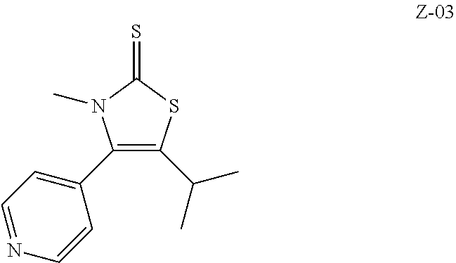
C1(C2=CC=NC=C2)=C(C(C)C)SC(=S)N1C
